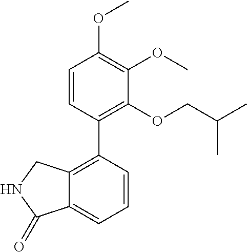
C12=C(C3=C(OCC(C)C)C(OC)=C(OC)C=C3)C=CC=C1C(=O)NC2
